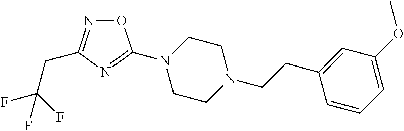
O1N=C(CC(F)(F)F)N=C1N1CCN(CCC2=CC(OC)=CC=C2)CC1
